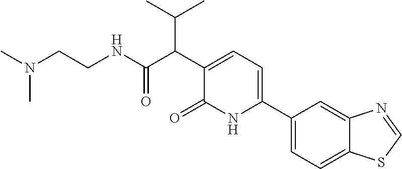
C1(C2=CC=C(C(C(C)C)C(NCCN(C)C)=O)C(=O)N2)=CC=C2C(=C1)N=CS2
